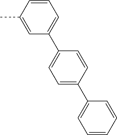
C1=CC(C)=CC(C2=CC=C(C3=CC=CC=C3)C=C2)=C1
